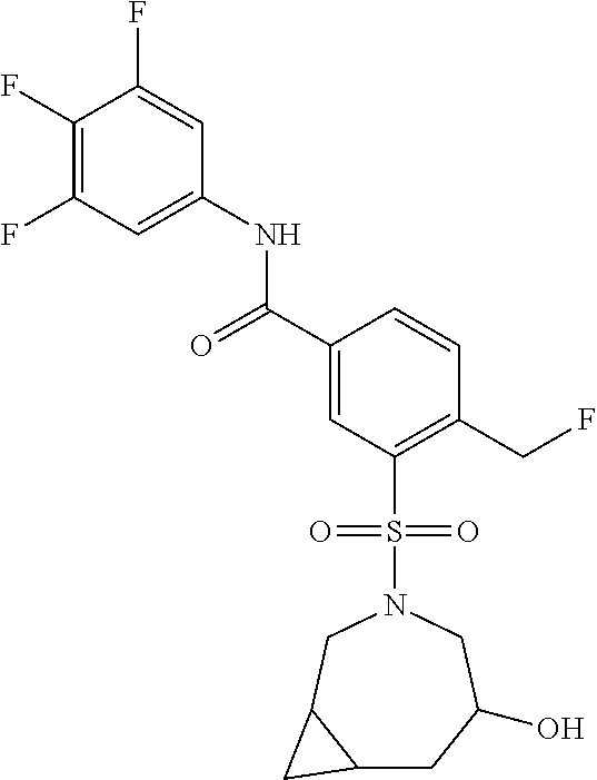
C1(F)=C(F)C=C(NC(=O)C2=CC(S(N3CC4C(CC(O)C3)C4)(=O)=O)=C(CF)C=C2)C=C1F
